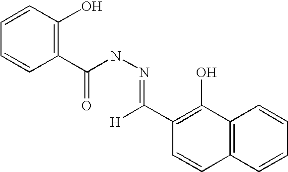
C1=CC(O)=C(C(NN=C(C2=C(O)C3=C(C=C2)C=CC=C3)[H])=O)C=C1
